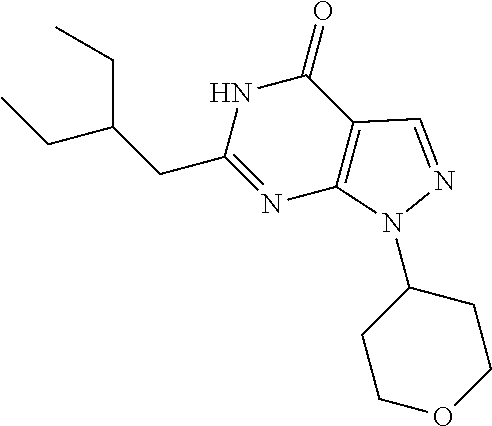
C1(N2C3=C(C(=O)NC(CC(CC)CC)=N3)C=N2)CCOCC1
